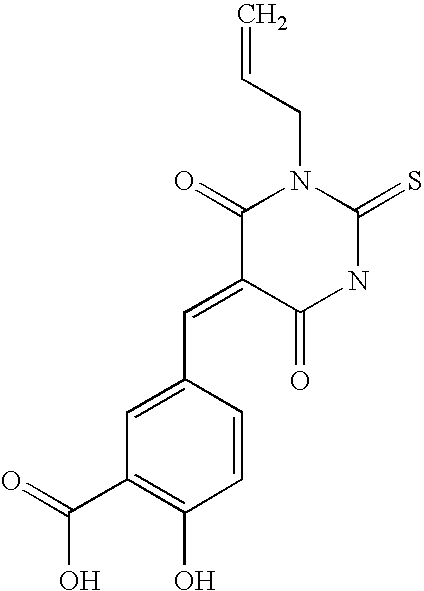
O=C1C(=CC2=CC(C(=O)O)=C(O)C=C2)C(=O)N(CC=C)C(=S)N1
